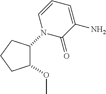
C1(N2C(=O)C(N)=CC=C2)C(OC)CCC1
